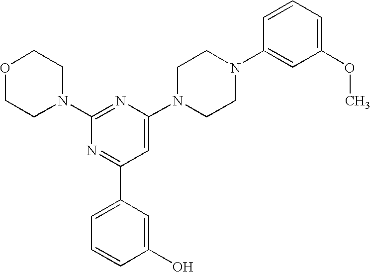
C1(N2CCOCC2)=NC(N2CCN(C3=CC(OC)=CC=C3)CC2)=CC(C2=CC=CC(O)=C2)=N1
